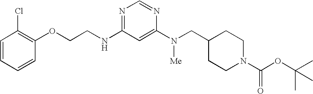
O(CCNC1=NC=NC(N([Me])CC2CCN(C(OC(C)(C)C)=O)CC2)=C1)C1=C(Cl)C=CC=C1
